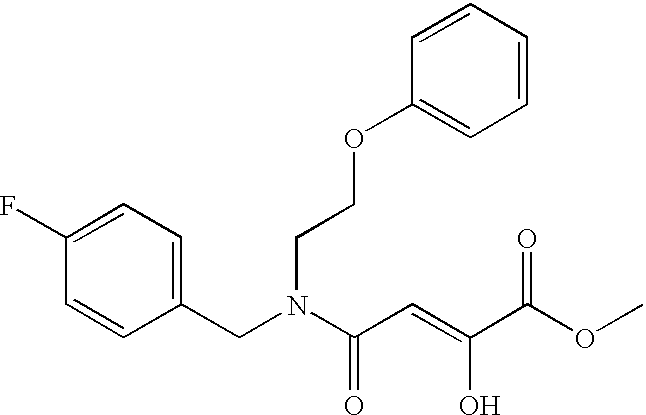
C1(CN(C(C=C(O)C(OC)=O)=O)CCOC2=CC=CC=C2)=CC=C(F)C=C1
